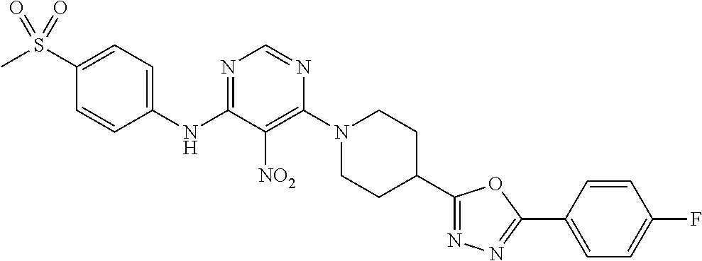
N1=C(NC2=CC=C(S(C)(=O)=O)C=C2)C([NO2])=C(N2CCC(C3=NN=C(C4=CC=C(F)C=C4)O3)CC2)N=C1
